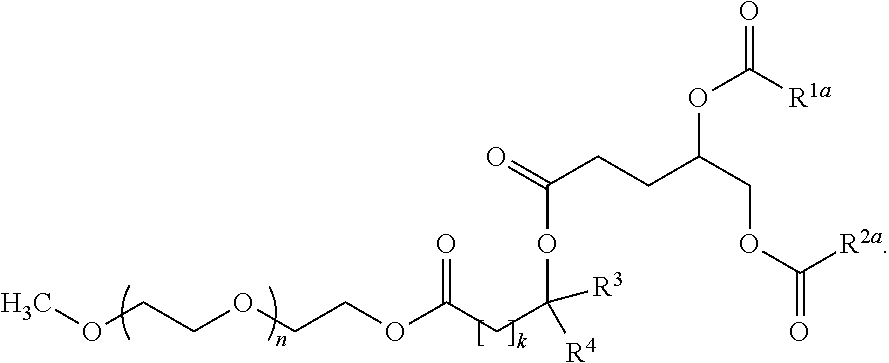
COCCOCCOC(CC(OC(CCC(COC([R2a])=O)OC([R1a])=O)=O)([R3])[R4])=O
